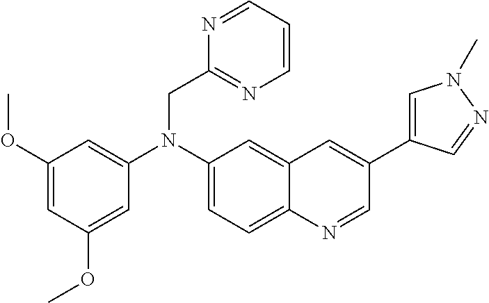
C1(N(C2=CC(OC)=CC(OC)=C2)CC2=NC=CC=N2)=CC=C2C(=C1)C=C(C1=CN(C)N=C1)C=N2
